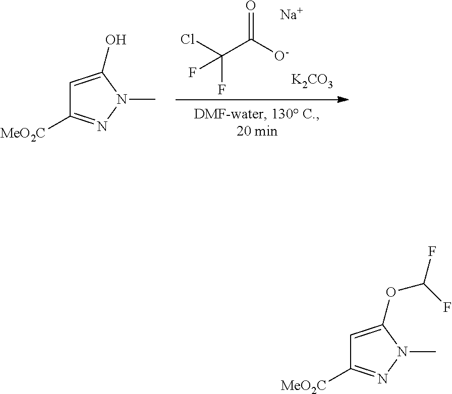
O=C(C(F)(Cl)F)[O-].[Na].[K2CO3].C1=C(O)N(C)N=C1[MeO2C].C1=C(OC(F)F)N(C)N=C1[MeO2C]
